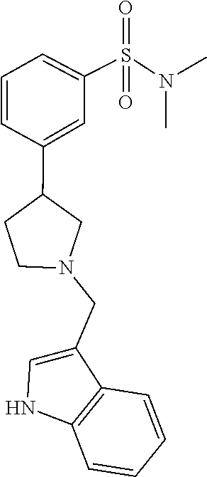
C1(CN2CC(C3=CC(S(N(C)C)(=O)=O)=CC=C3)CC2)=CNC2=C1C=CC=C2
